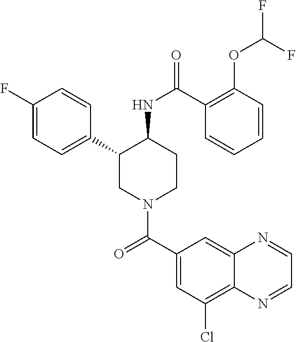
C1(F)=CC=C(C2CN(C(C3=CC(Cl)=C4C(=C3)N=CC=N4)=O)CCC2NC(=O)C2=C(OC(F)F)C=CC=C2)C=C1
